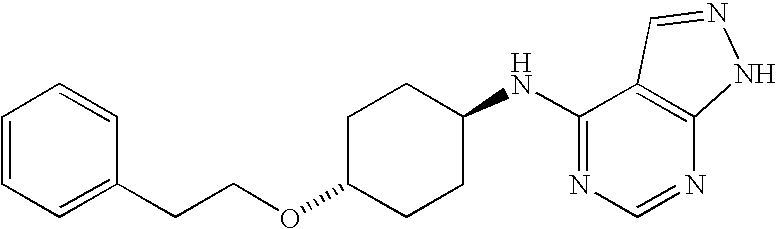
C1=CC=C(CCOC2CCC(NC3=NC=NC4=C3C=NN4)CC2)C=C1
